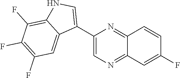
C12=NC(C3=CNC4=C(F)C(F)=C(F)C=C34)=CN=C1C=C(F)C=C2
